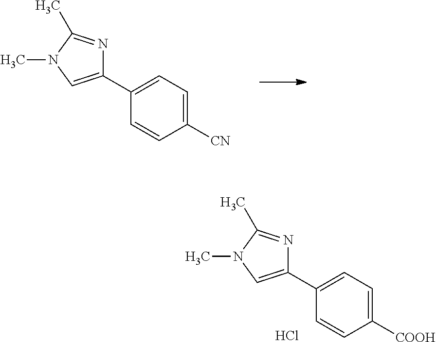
C1([CN])=CC=C(C2=CN(C)C(C)=N2)C=C1.C1([COOH])=CC=C(C2=CN(C)C(C)=N2)C=C1.Cl
